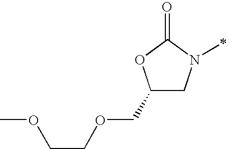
C1(COCCOC)CN(C)C(=O)O1
